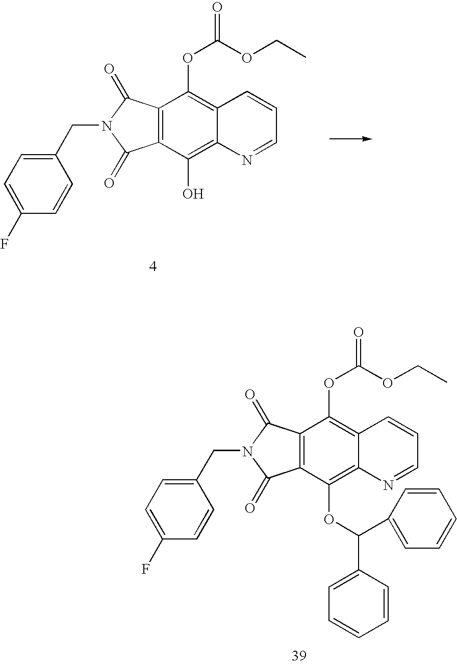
C12=C(C(O)=C3C(=C1OC(=O)OCC)C=CC=N3)C(=O)N(CC1=CC=C(F)C=C1)C2=O.C12=C(C(OC(C3=CC=CC=C3)C3=CC=CC=C3)=C3C(=C1OC(=O)OCC)C=CC=N3)C(=O)N(CC1=CC=C(F)C=C1)C2=O
